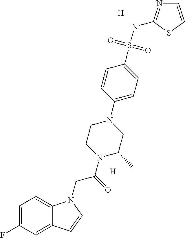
[H].[H].C1=C(F)C=C2C(=C1)N(CC(=O)N1C(C)CN(C3=CC=C(S(NC4=NC=CS4)(=O)=O)C=C3)CC1)C=C2
